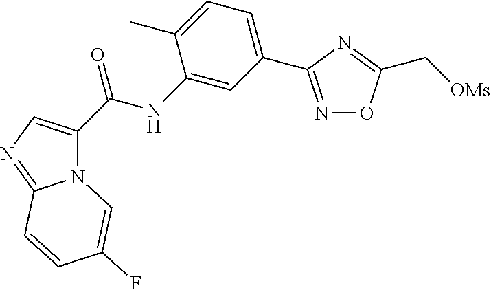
N12C(C(NC3=CC(C4=NOC(C[OMs])=N4)=CC=C3C)=O)=CN=C1C=CC(F)=C2
